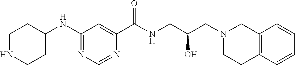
C1(NC2CCNCC2)=NC=NC(C(NCC(CN2CCC3=C(C2)C=CC=C3)O)=O)=C1
